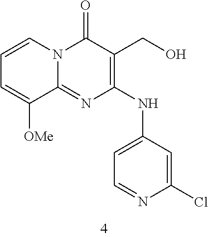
C1=CC=C([OMe])C2=NC(NC3=CC=NC(Cl)=C3)=C(CO)C(=O)N12
